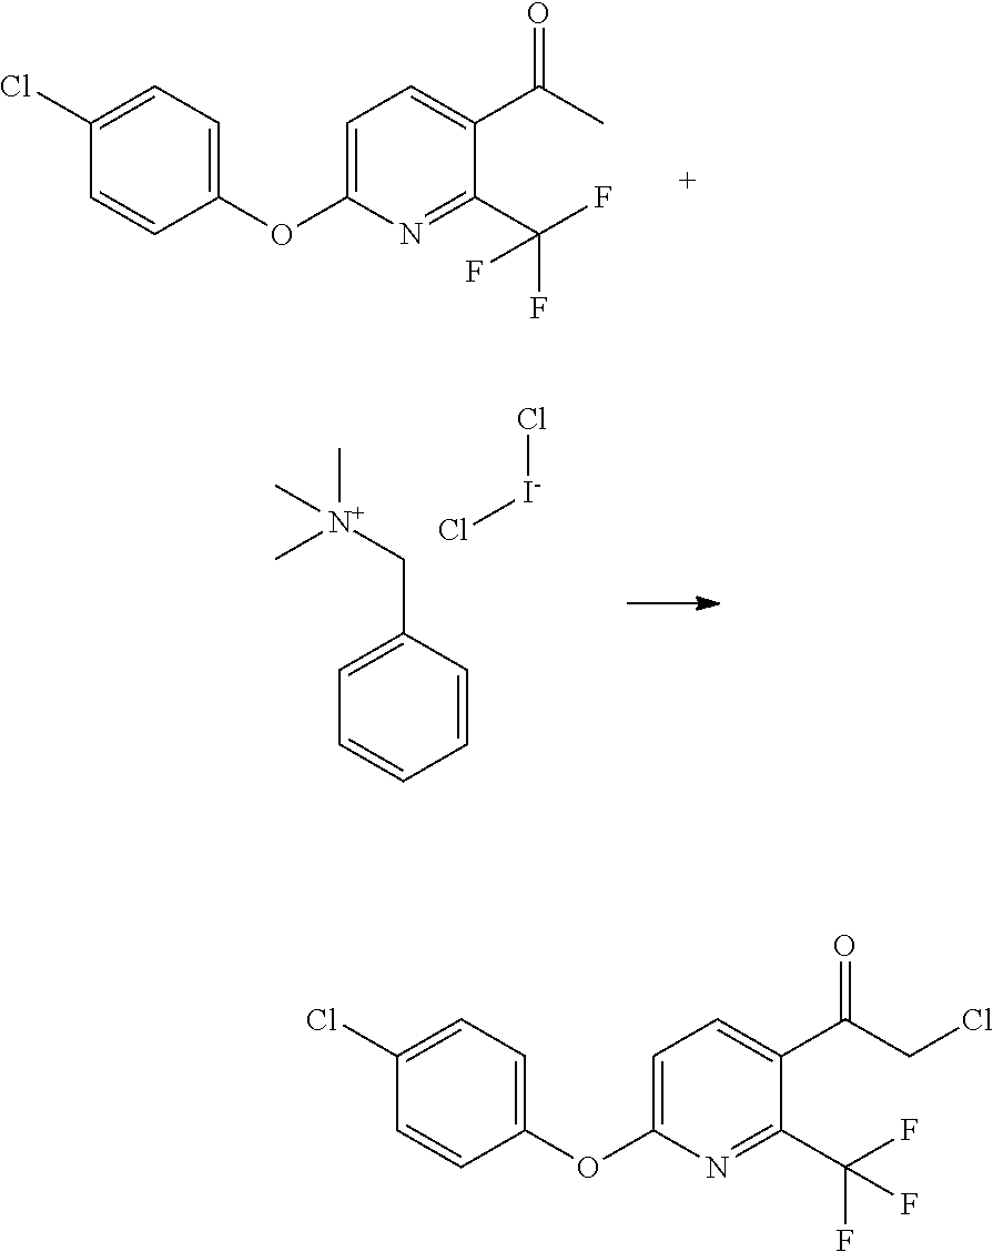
C1(OC2=CC=C(C(C)=O)C(C(F)(F)F)=N2)=CC=C(Cl)C=C1.C1=CC(C[N+](C)(C)C)=CC=C1.Cl[I-]Cl.C1(OC2=CC=C(C(CCl)=O)C(C(F)(F)F)=N2)=CC=C(Cl)C=C1
